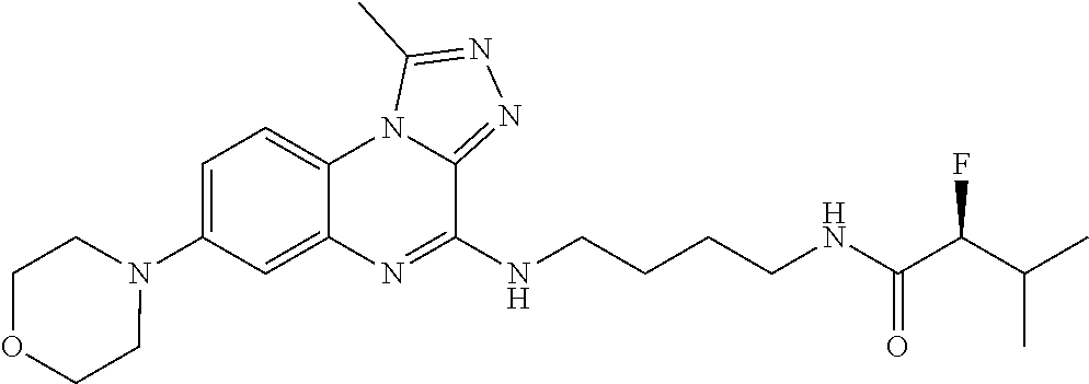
N1(C2=CC=C3C(=C2)N=C(NCCCCNC(C(C(C)C)F)=O)C2=NN=C(C)N32)CCOCC1
